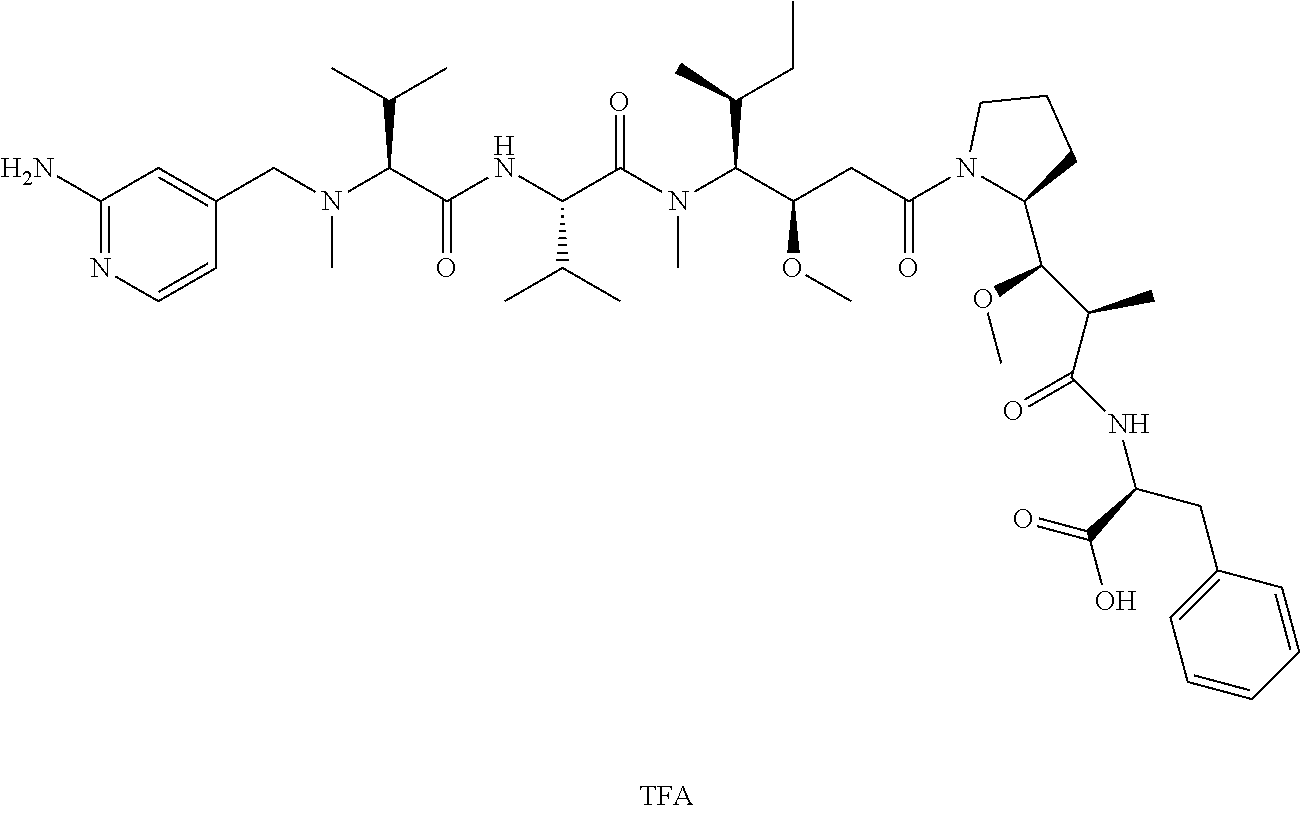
C1(CN(C)C(C(=O)NC(C(C)C)C(N(C)C(C(OC)CC(=O)N2C(C(C(C(NC(C(=O)O)CC3=CC=CC=C3)=O)C)OC)CCC2)C(C)CC)=O)C(C)C)=CC(N)=NC=C1
